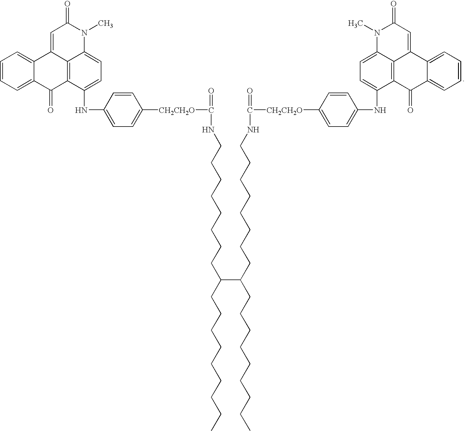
C1=CC=C2C(=C1)C1=CC(=O)N(C)C3=CC=C(NC4=CC=C([CH2CH2O]C(=O)NCCCCCCCCC(CCCCCCCCC)C(CCCCCCCCC)CCCCCCCCNC(=O)[CH2CH2O]C5=CC=C(NC6=CC=C7C8=C6C(=O)C6=CC=CC=C6C8=CC(=O)N7C)C=C5)C=C4)C(=C13)C2=O
